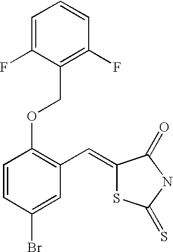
C(C1=C(F)C=CC=C1F)OC1=C(C=C2SC(=S)NC2=O)C=C(Br)C=C1
